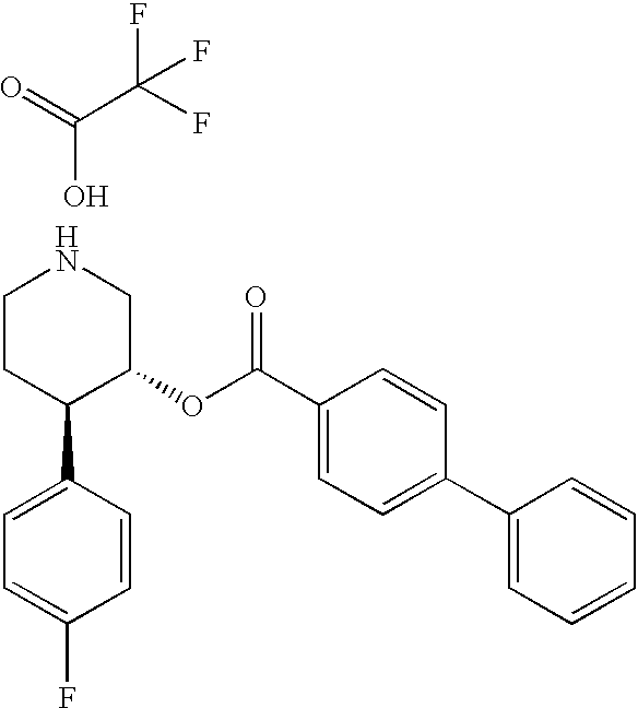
C1CC(C2=CC=C(F)C=C2)C(OC(C2=CC=C(C3=CC=CC=C3)C=C2)=O)CN1.C(O)(=O)C(F)(F)F
